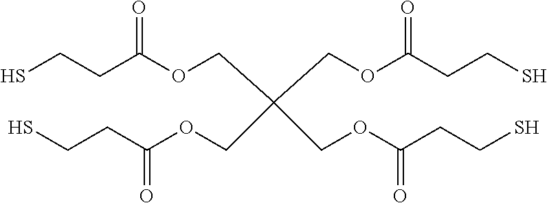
SCCC(OCC(COC(CCS)=O)(COC(CCS)=O)COC(=O)CCS)=O
